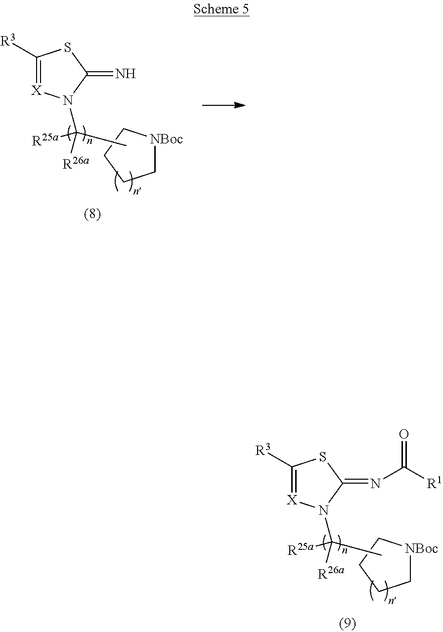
C1[NBoc]CCC1.C1([R3])=[X]N(C([R25a])([R26a])C)C(=N)S1.C1[NBoc]CCC1.C1([R3])=[X]N(C([R25a])([R26a])C)C(=NC([R1])=O)S1
